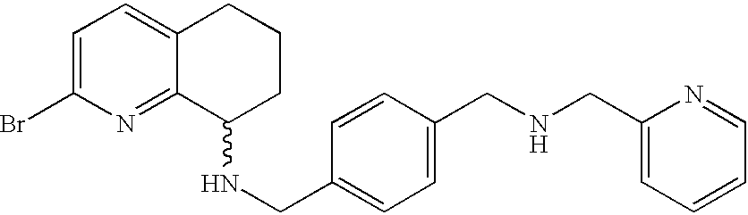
C1=C(Br)N=C2C(=C1)CCCC2NCC1=CC=C(CNCC2=CC=CC=N2)C=C1
